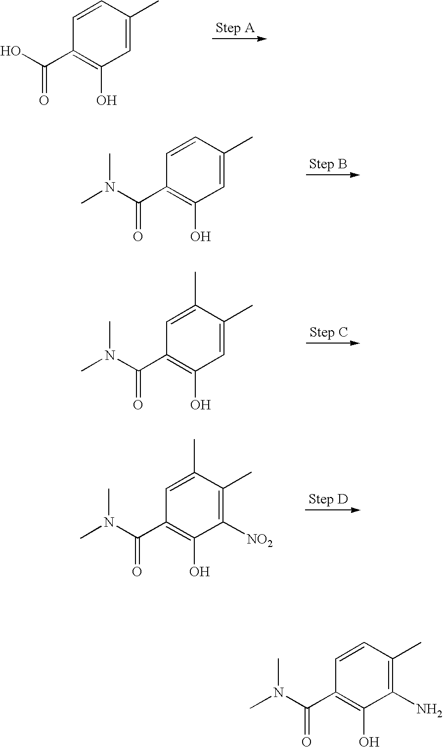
C1=CC(C)=CC(O)=C1C(O)=O.C1=CC(C)=CC(O)=C1C(N(C)C)=O.C1=C(C)C(C)=CC(O)=C1C(N(C)C)=O.C1=C(C)C(C)=C([NO2])C(O)=C1C(N(C)C)=O.C1=CC(C)=C(N)C(O)=C1C(N(C)C)=O
